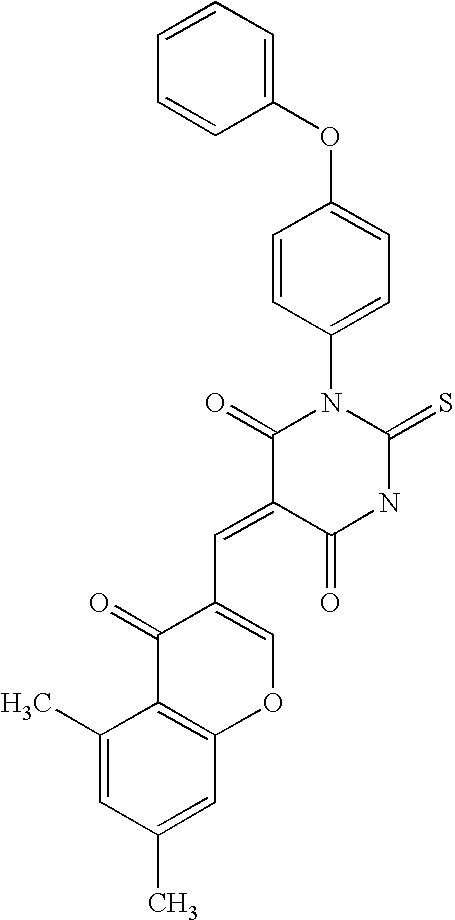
O=C1C(=CC2=COC3=C(C2=O)C(C)=CC(C)=C3)C(=O)N(C2=CC=C(OC3=CC=CC=C3)C=C2)C(=S)N1
